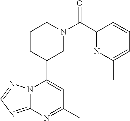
N12C(=NC=N1)N=C(C)C=C2C1CN(C(=O)C2=NC(C)=CC=C2)CCC1
